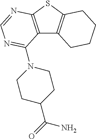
C12=C(SC3=C1CCCC3)N=CN=C2N1CCC(C(=O)N)CC1
